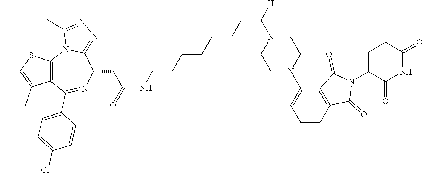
C12=C(C(C)=C(C)S1)C(C1=CC=C(Cl)C=C1)=NC(CC(=O)NCCCCCCCC([H])N1CCN(C3=CC=CC4=C3C(=O)N(C3C(=O)NC(=O)CC3)C4=O)CC1)C1=NN=C(C)N21
